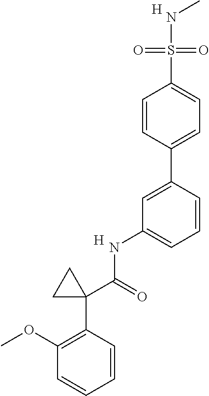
C1=CC(C2=CC(NC(C3(C4=C(OC)C=CC=C4)CC3)=O)=CC=C2)=CC=C1S(=O)(=O)NC.[H].[H]
